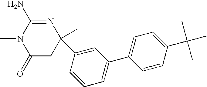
C1(=O)CC(C2=CC(C3=CC=C(C(C)(C)C)C=C3)=CC=C2)(C)N=C(N)N1C
